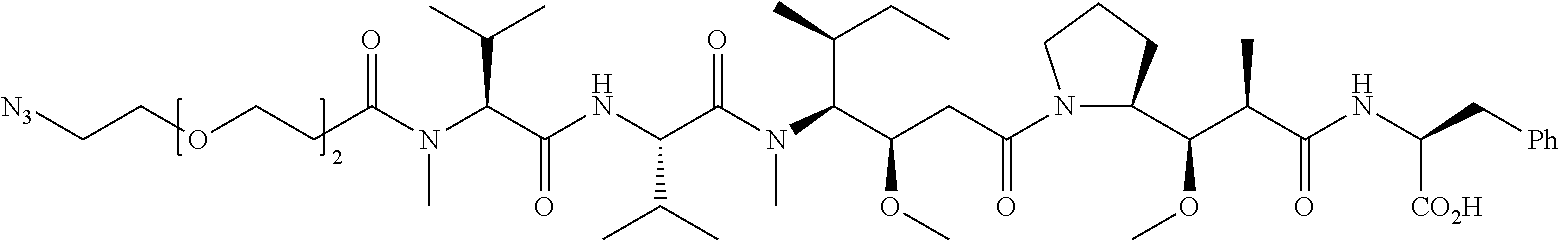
N(C(C(NC(C(N(C(C(CC(N1C(C(C(C(NC(C[Ph])[CO2H])=O)C)OC)CCC1)=O)OC)C(C)CC)C)=O)C(C)C)=O)C(C)C)(C)C(CCOCC[N3])=O
